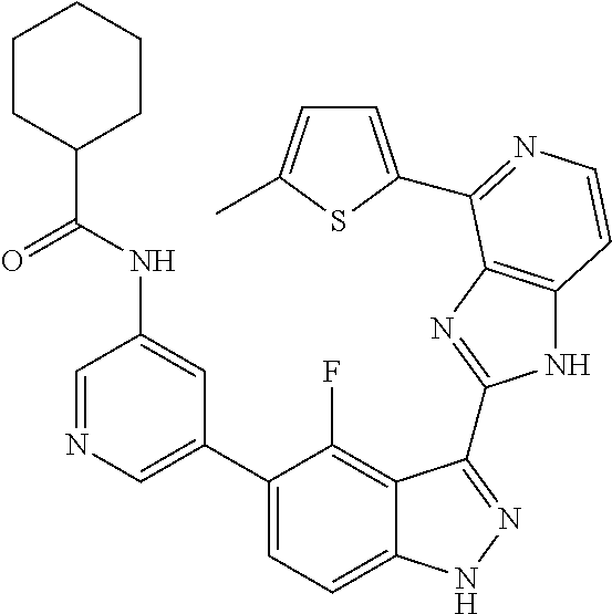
C1=C(C2=CC=C3C(=C2F)C(C2=NC4=C(N2)C=CN=C4C2=CC=C(C)S2)=NN3)C=C(NC(C2CCCCC2)=O)C=N1
